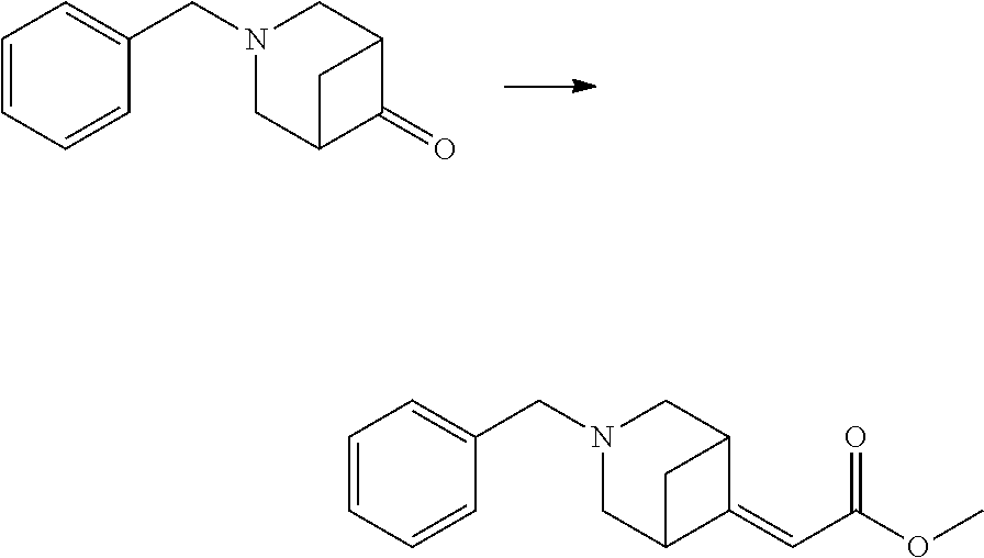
C1=CC=CC(CN2CC3C(=O)C(C2)C3)=C1.C1=CC=CC(CN2CC3C(=CC(OC)=O)C(C2)C3)=C1
